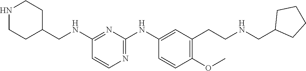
C1(NCC2CCNCC2)=NC(NC2=CC(CCNCC3CCCC3)=C(OC)C=C2)=NC=C1
